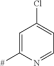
C1=C([#])N=CC=C1Cl
